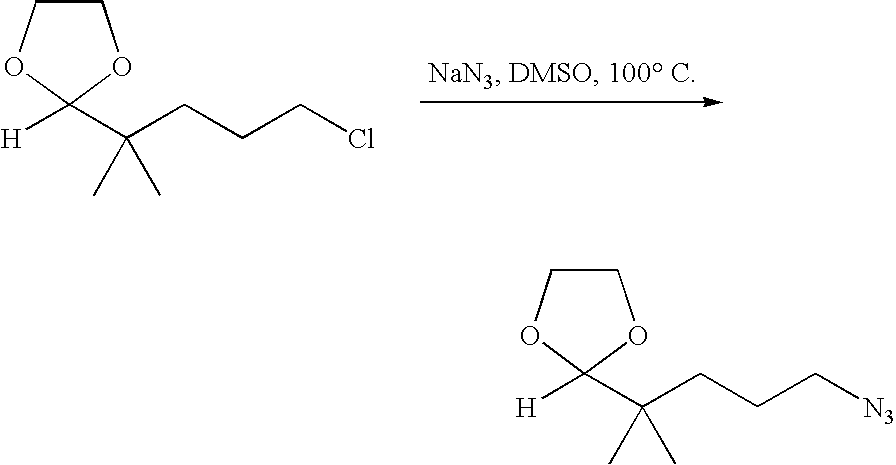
[H]C1(C(CCCCl)(C)C)OCCO1.[H]C1(C(CCC[N3])(C)C)OCCO1
